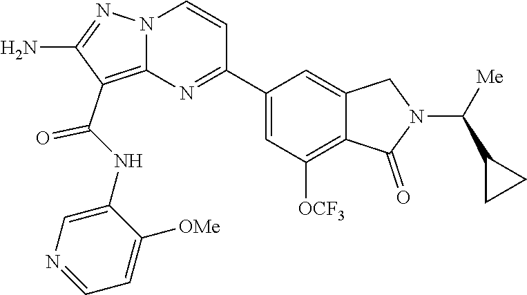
C1(N)=NN2C(=C1C(=O)NC1=CN=CC=C1[OMe])N=C(C1=CC([OCF3])=C3C(=C1)CN(C(C1CC1)[Me])C3=O)C=C2
